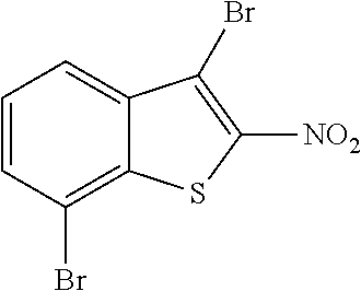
C1=CC=C2C(=C1Br)SC([NO2])=C2Br
